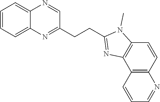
C1=CC=C2C(=C1)N=CC(CCC1=NC3=C(N1C)C=CC1=C3C=CC=N1)=N2
